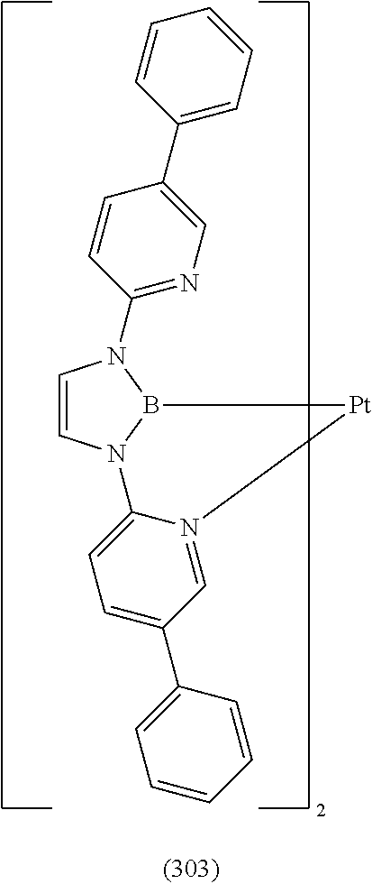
C1=CN2B(N1C1=NC=C(C3=CC=CC=C3)C=C1)[Pt]N1=CC(C3=CC=CC=C3)=CC=C21
